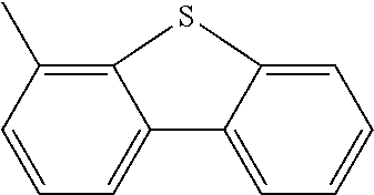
C1=CC=C2C(=C1C)SC1=CC=CC=C21
